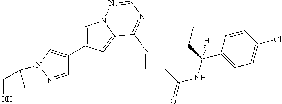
C1=C(C2=CN(C(CO)(C)C)N=C2)C=C2N1N=CN=C2N1CC(C(NC(C2=CC=C(Cl)C=C2)(CC)[H])=O)C1
